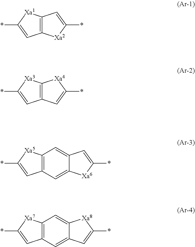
C12=C([Xa2]C(*)=C1)C=C(*)[Xa1]2.C12=C(C=C(*)[Xa4]1)C=C(*)[Xa3]2.C12=C(C=C3C(=C1)C=C(*)[Xa6]3)C=C(*)[Xa5]2.C12=C(C=C3C(=C1)[Xa8]C(*)=C3)C=C(*)[Xa7]2
